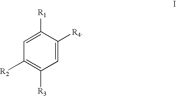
C1=C([R4])C([R1])=CC([R2])=C1[R3]
